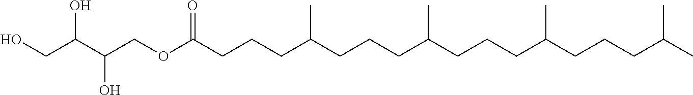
C(C(C(COC(CCCC(CCCC(CCCC(CCCC(C)C)C)C)C)=O)O)O)O
